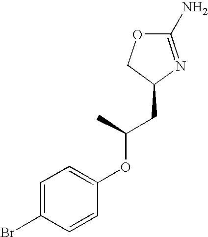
O1C(N)=NC(CC(OC2=CC=C(Br)C=C2)C)C1
